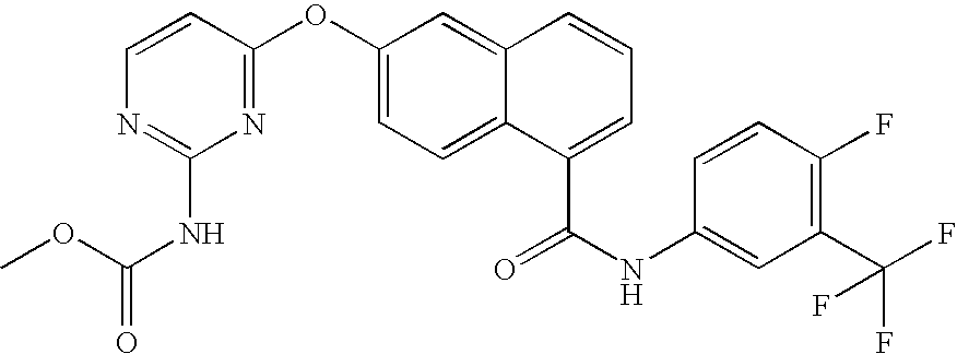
C1(OC2=NC(NC(=O)OC)=NC=C2)=CC=C2C(=C1)C=CC=C2C(NC1=CC(C(F)(F)F)=C(F)C=C1)=O
